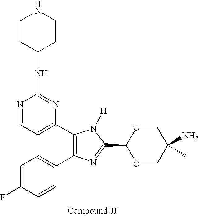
C1=C(F)C=CC(C2=C(C3=CC=NC(NC4CCNCC4)=N3)N([H])C(C3OCC(N)(C)CO3)=N2)=C1
